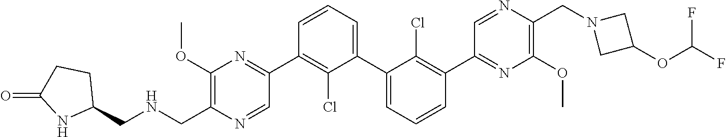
C1(OC)=C(CNCC2CCC(=O)N2)N=CC(C2=C(Cl)C(C3=CC=CC(C4=NC(OC)=C(CN5CC(OC(F)F)C5)N=C4)=C3Cl)=CC=C2)=N1
